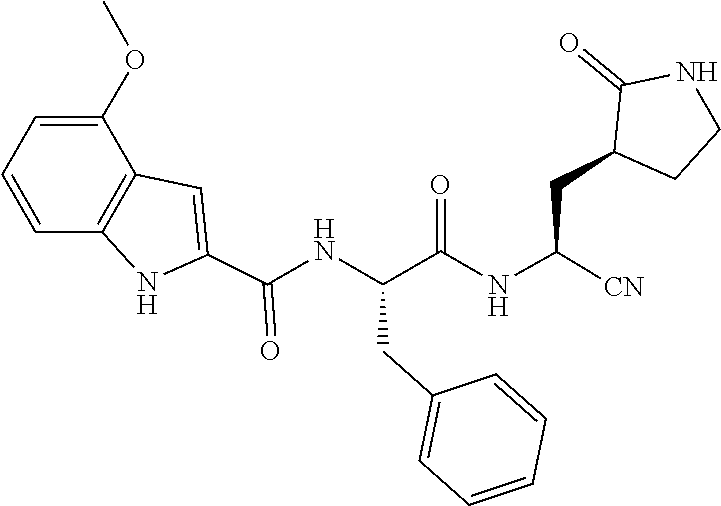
C1(C(=O)NC(C(=O)NC(CC2C(=O)NCC2)[CN])CC2=CC=CC=C2)=CC2=C(N1)C=CC=C2OC
